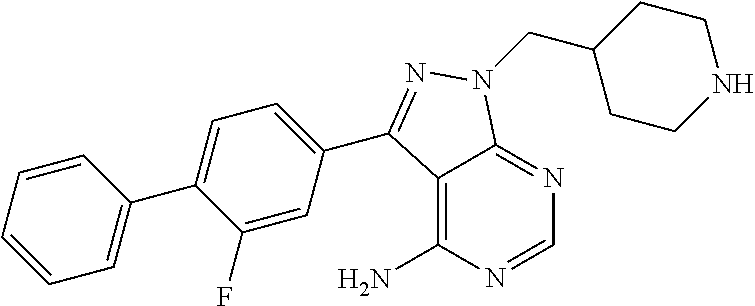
C12=C(N)N=CN=C1N(CC1CCNCC1)N=C2C1=CC=C(C2=CC=CC=C2)C(F)=C1
